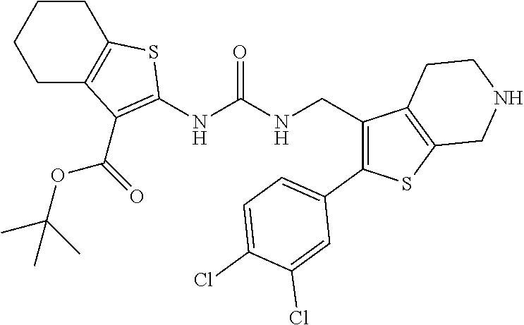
C1C2=C(CCC1)SC(NC(NCC1=C(C3=CC=C(Cl)C(Cl)=C3)SC3=C1CCNC3)=O)=C2C(OC(C)(C)C)=O
